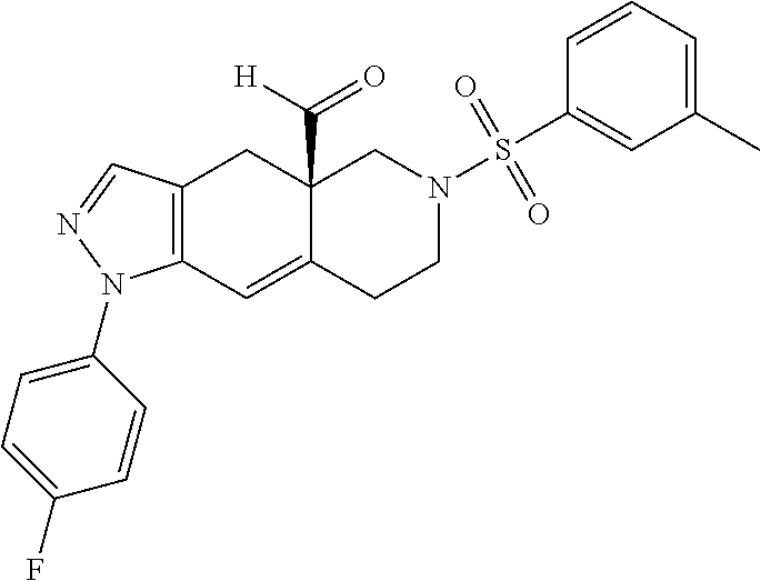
C12(C([H])=O)C(=CC3=C(C1)C=NN3C1=CC=C(F)C=C1)CCN(S(C1=CC(C)=CC=C1)(=O)=O)C2
